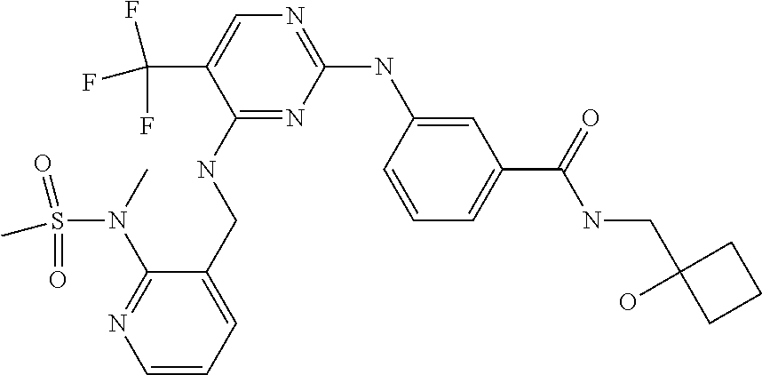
C1=CC=C(CNC2=NC(NC3=CC(C(=O)NCC4(O)CCC4)=CC=C3)=NC=C2C(F)(F)F)C(N(C)S(=O)(C)=O)=N1
